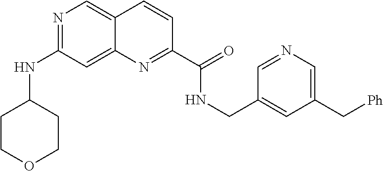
N1=C(NC2CCOCC2)C=C2C(=C1)C=CC(C(=O)NCC1=CC(C[Ph])=CN=C1)=N2
